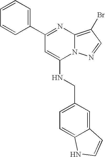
C1(C2=CC=CC=C2)=NC2=C(Br)C=NN2C(NCC2=CC=C3C(=C2)C=CN3)=C1
